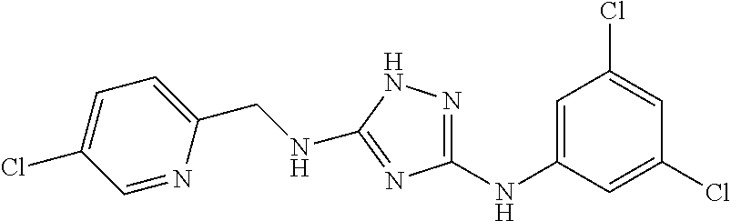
C1=C(NC2=NNC(NCC3=CC=C(Cl)C=N3)=N2)C=C(Cl)C=C1Cl
